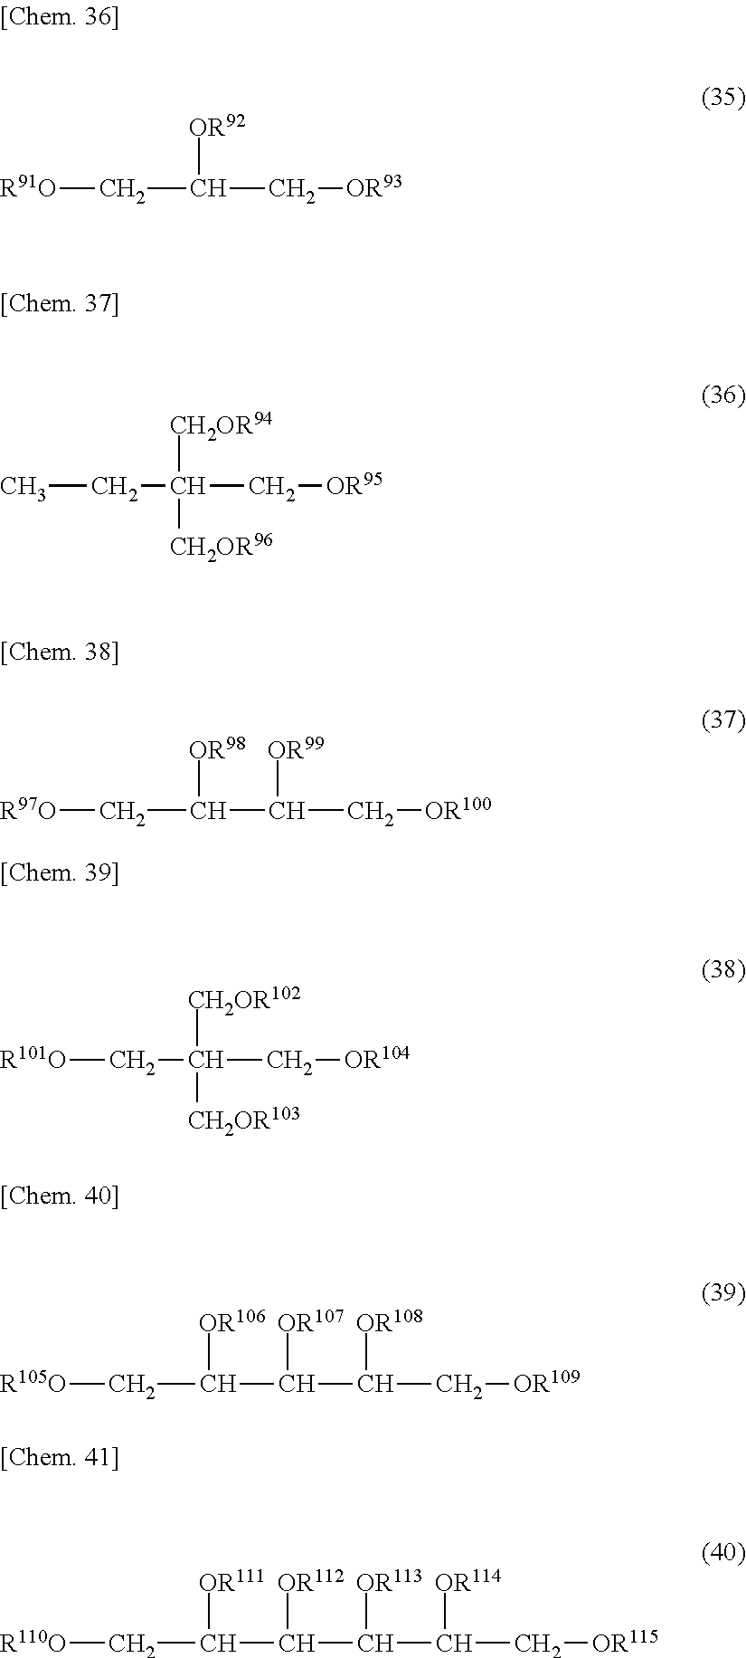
C(C([OR92])C[OR93])[R91O].C(C([OR98])C([OR99])C[OR100])[R97O].CCC([CH2OR94])([CH2OR96])C[OR95].[R101O]CC([CH2OR102])([CH2OR103])C[OR104].C(C([OR106])C([OR107])C([OR108])C[OR109])[R105O].C(C([OR111])C([OR112])C([OR113])C([OR114])C[OR115])[R110O]
